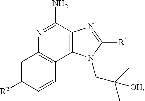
C1=C([R2])C=CC2=C1N=C(N)C1=C2N(CC(C)(C)[OH])C([R1])=N1
